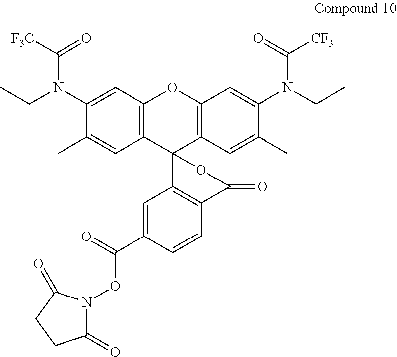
C1(N(CC)C(=O)[F3C])=CC2=C(C=C1C)C1(C3=C(O2)C=C(N(CC)C([CF3])=O)C(C)=C3)C2=C(C(=O)O1)C=CC(C(=O)ON1C(=O)CCC1=O)=C2
